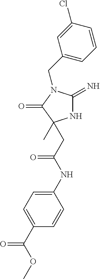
N1C(=N)N(CC2=CC=CC(Cl)=C2)C(=O)C1(C)CC(NC1=CC=C(C(OC)=O)C=C1)=O
